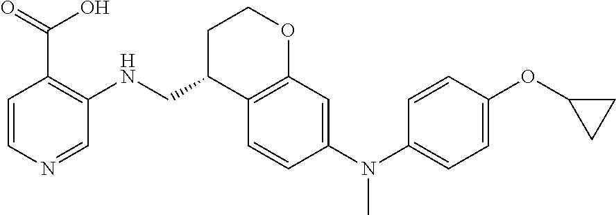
C1=CN=CC(NCC2C3=C(OCC2)C=C(N(C2=CC=C(OC4CC4)C=C2)C)C=C3)=C1C(=O)O
